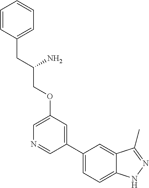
C1=C(OCC(CC2=CC=CC=C2)N)C=C(C2=CC=C3C(=C2)C(C)=NN3)C=N1
